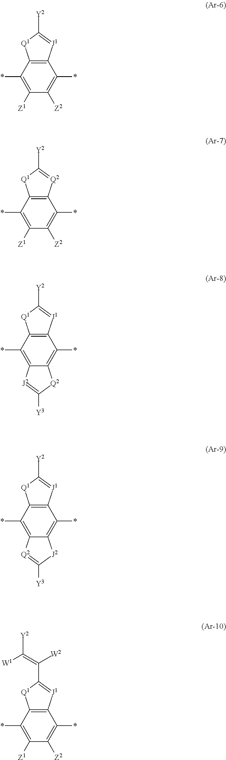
C1(*)=C([Z1])C([Z2])=C(*)C2=C1[Q1]C([Y2])=[J1]2.C1(*)=C([Z1])C([Z2])=C(*)C2=C1[Q1]C([Y2])=[Q2]2.C1(*)=C2C(=C(*)C3=C1[Q1]C([Y2])=[J1]3)[Q2]C([Y3])=[J2]2.C1(*)=C2C(=C(*)C3=C1[Q1]C([Y2])=[J1]3)[J2]C([Y3])=[Q2]2.C1(*)=C([Z1])C([Z2])=C(*)C2=C1[Q1]C(C(=C([W1])[Y2])[W2])=[J1]2
